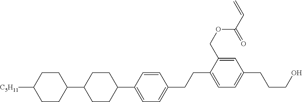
C1CC([C5H11])CCC1C1CCC(C2=CC=C(CCC3=CC=C(CCCO)C=C3COC(C=C)=O)C=C2)CC1
